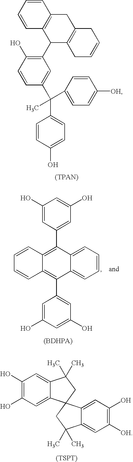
C1(C2C3=C(CC4=C2C=CC=C4)CC=CC3)=C(O)C=CC(C(C2=CC=C(O)C=C2)(C)C2=CC=C([OH])C=C2)=C1.C1(O)=CC(C2=C3C(=C(C4=CC(O)=CC(O)=C4)C4=CC=CC=C24)C=CC=C3)=CC(O)=C1.C1(O)=C(O)C=C2C(=C1)C(C)(C)CC21C2=CC(O)=C([OH])C=C2C(C)(C)C1.[(TSPT)]
